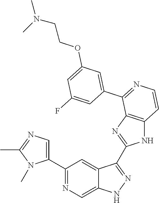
C1(C2=CN=C(C)N2C)=NC=C2C(=C1)C(C1=NC3=C(N1)C=CN=C3C1=CC(OCCN(C)C)=CC(F)=C1)=NN2
